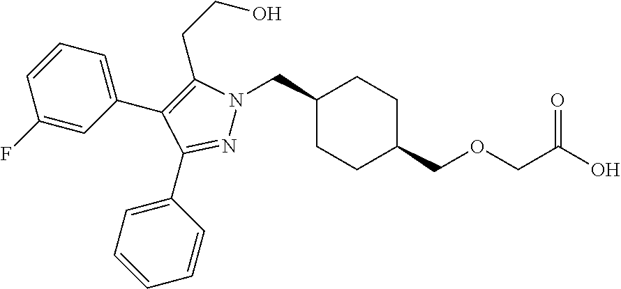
C1(CN2N=C(C3=CC=CC=C3)C(C3=CC=CC(F)=C3)=C2CCO)CCC(COCC(O)=O)CC1
